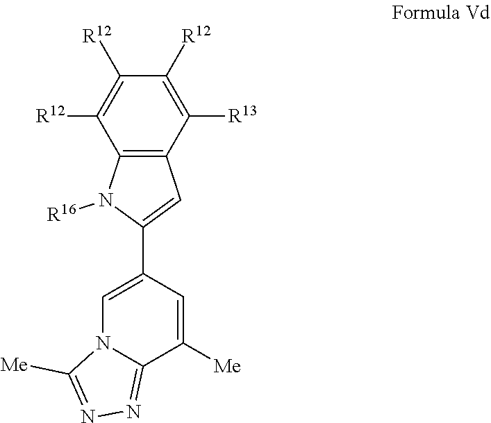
C12=C(C([R13])=C([R12])C([R12])=C1[R12])C=C(C1=CN3C(=NN=C3[Me])C([Me])=C1)N2[R16]
